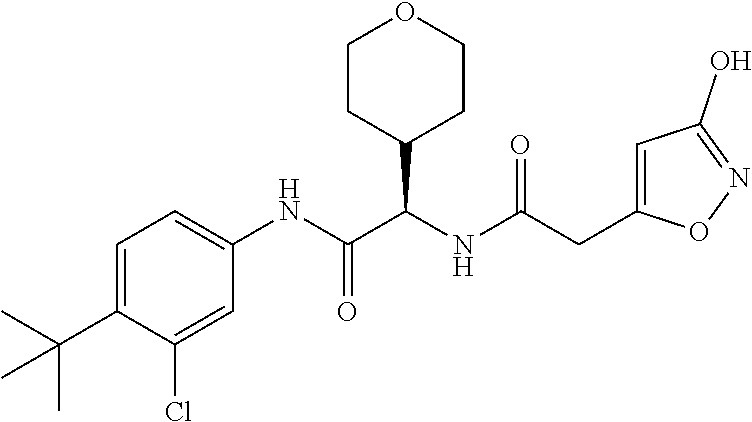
C1=C(C(C)(C)C)C(Cl)=CC(NC(C(NC(=O)CC2=CC(O)=NO2)C2CCOCC2)=O)=C1
